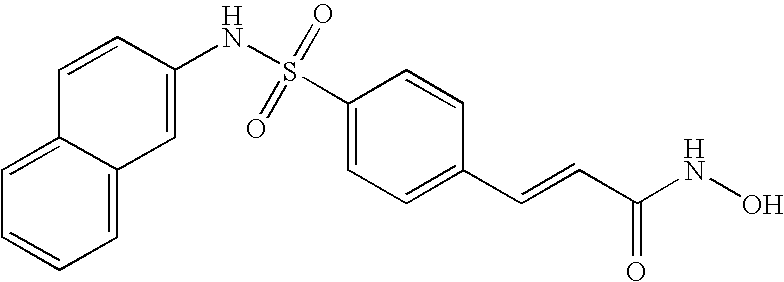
C1=C(S(NC2=CC3=CC=CC=C3C=C2)(=O)=O)C=CC(C=CC(NO)=O)=C1
